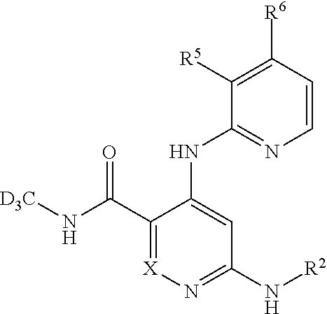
C1([R6])=C([R5])C(NC2=CC(N[R2])=N[X]=C2C(N[D3C])=O)=NC=C1
